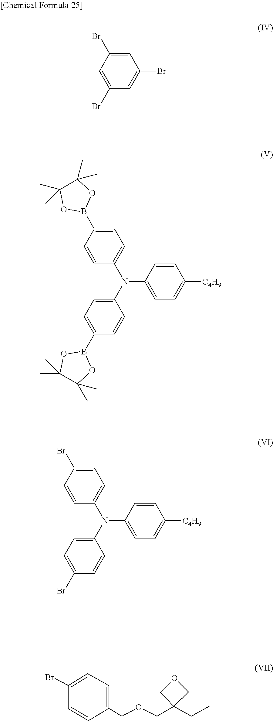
C1=C(Br)C=C(Br)C=C1Br.C1=CC([C4H9])=CC=C1N(C1=CC=C(B2OC(C)(C)C(C)(C)O2)C=C1)C1=CC=C(B2OC(C)(C)C(C)(C)O2)C=C1.C1(N(C2=CC=C(Br)C=C2)C2=CC=C(Br)C=C2)=CC=C([C4H9])C=C1.C1=CC(COCC2(CC)COC2)=CC=C1Br
